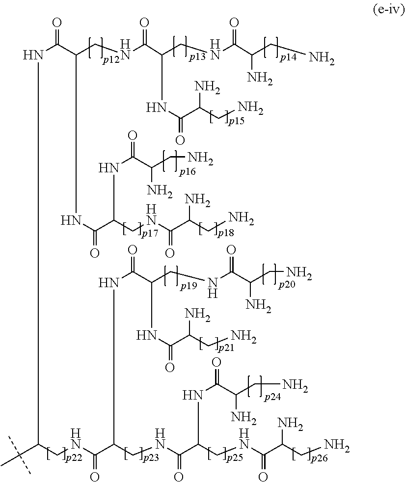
N(C(CNC(C(CN)N)=O)C(NCC(NC(C(CNC(C(CN)N)=O)NC(C(CN)N)=O)=O)C(NCC(C(C)(C)C)NC(C(NC(C(NC(=O)C(CN)N)CNC(C(CN)N)=O)=O)CNC(C(CNC(C(CN)N)=O)NC(C(CN)N)=O)=O)=O)=O)=O)C(=O)C(CN)N
